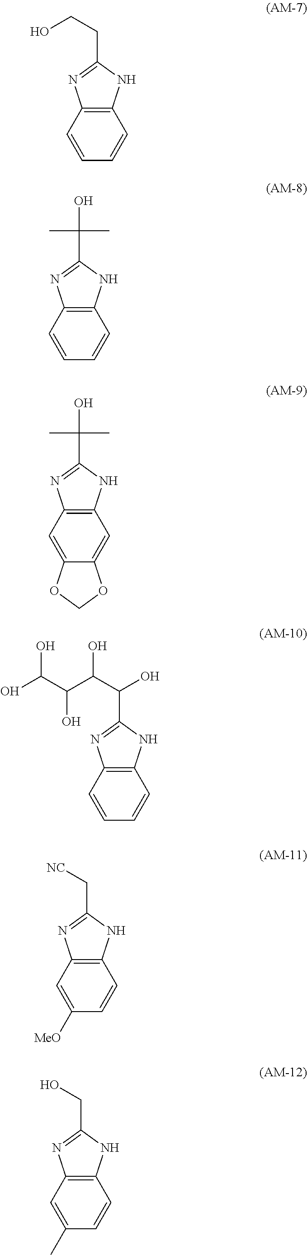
C12=C(C=CC=C1)N=C(CCO)N2.C12=C(C=CC=C1)N=C(C(C)(C)O)N2.C12=C(C=C3C(=C1)OCO3)N=C(C(C)(C)O)N2.C12=C(C=CC=C1)N=C(C(C(C(C(O)O)O)O)O)N2.C12=C(C=C([MeO])C=C1)N=C(C[NC])N2.C12=C(C=C(C)C=C1)N=C(CO)N2
